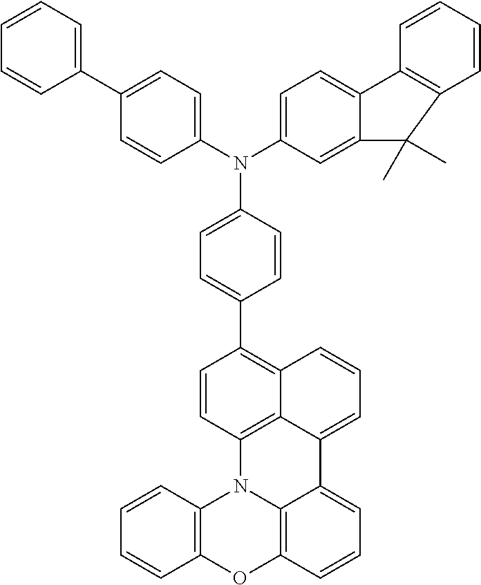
C1(N(C2=CC=C3C(=C2)C(C)(C)C2=C3C=CC=C2)C2=CC=C(C3=C4C5=C(C=C3)N3C6=C(C=CC=C6C5=CC=C4)OC4=C3C=CC=C4)C=C2)=CC=C(C2=CC=CC=C2)C=C1
